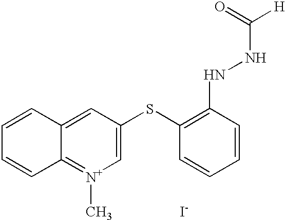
[I-].C1=CC2=[N+](C)C=C(SC3=C(NNC([H])=O)C=CC=C3)C=C2C=C1
